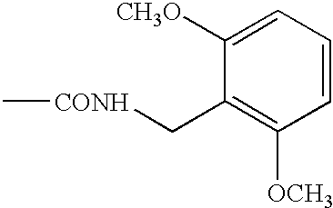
C1=CC=C([CH3O])C(C[CONH]C)=C1[OCH3]
